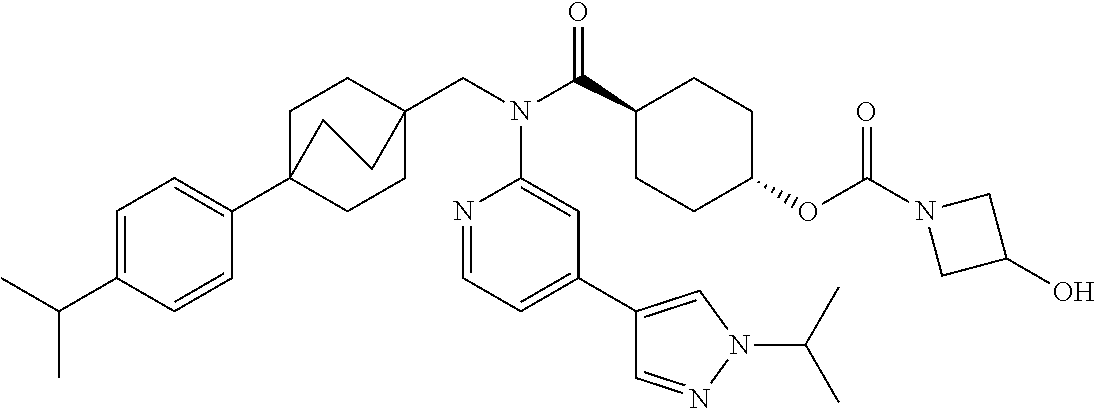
C1=C(C(C)C)C=CC(C23CCC(CN(C(C4CCC(OC(N5CC(O)C5)=O)CC4)=O)C4=CC(C5=CN(C(C)C)N=C5)=CC=N4)(CC2)CC3)=C1
